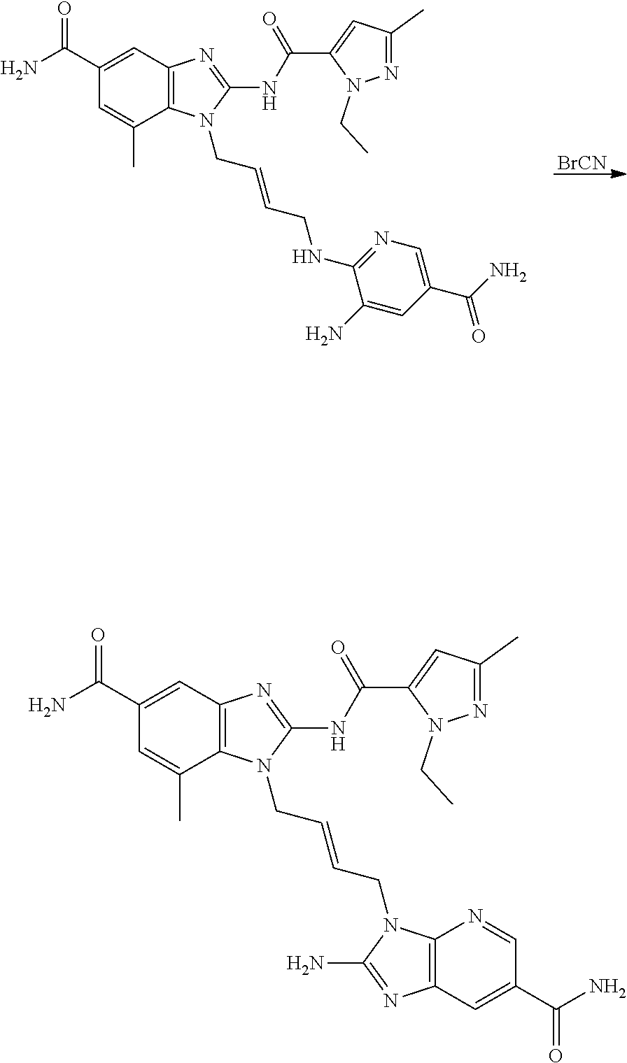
C1(C(N)=O)=CC2=C(C(C)=C1)N(CC=CCN1C3=C(C=C(C(=O)N)C=N3)N=C1N)C(NC(C1=CC(C)=NN1CC)=O)=N2.C1(C(N)=O)=CC2=C(C(C)=C1)N(CC=CCNC1=NC=C(C(N)=O)C=C1N)C(NC(C1=CC(C)=NN1CC)=O)=N2.[BrCN]
